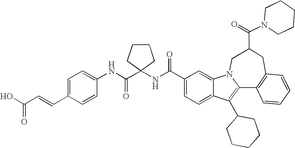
C1(C(NC2(C(NC3=CC=C(C=CC(O)=O)C=C3)=O)CCCC2)=O)=CC=C2C(=C1)N1C(=C2C2CCCCC2)C2=C(CC(C(=O)N3CCCCC3)C1)C=CC=C2
